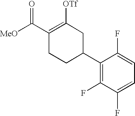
C1(C2CC([OTf])=C(C([MeO])=O)CC2)=C(F)C(F)=CC=C1F
